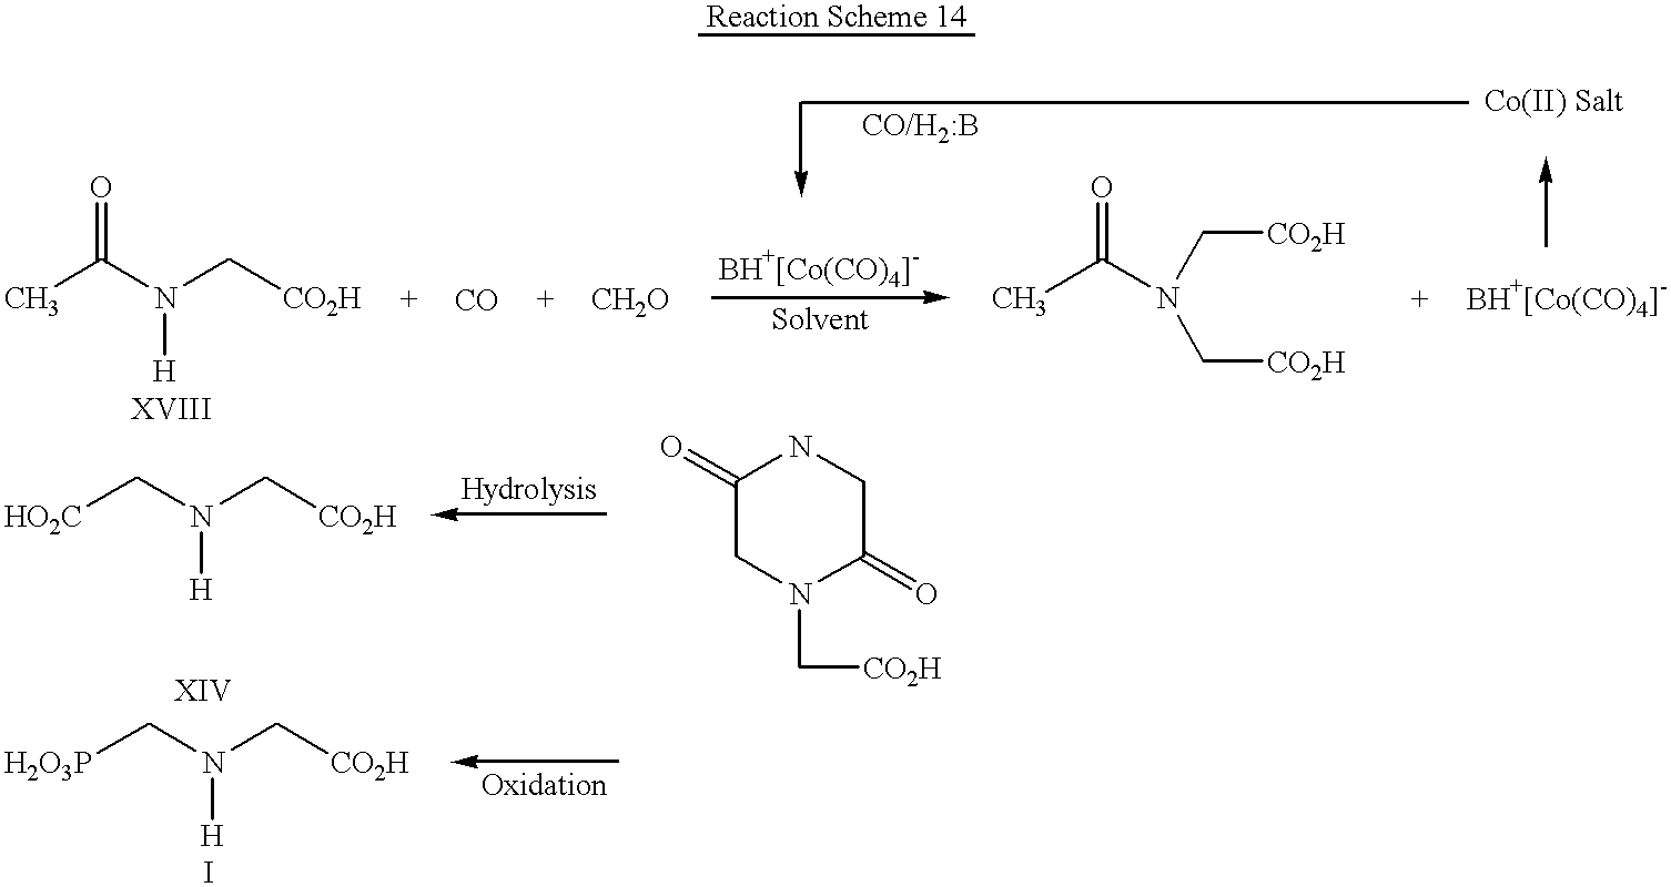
[Reaction Scheme 14].CC(N(C[CO2H])[H])=O.CC(N(C[CO2H])C[CO2H])=O.[HO2C]CN(C[CO2H])[H].C1(=O)CN(C[CO2H])C(=O)CN1.[H2O3P]CN(C[CO2H])[H]
